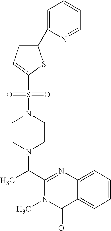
C1(C(N2CCN(S(=O)(=O)C3=CC=C(C4=CC=CC=N4)S3)CC2)C)=NC2=CC=CC=C2C(=O)N1C
